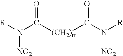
[R]N(C([(CH2)m]C(N([R])[NO2])=O)=O)[NO2]
